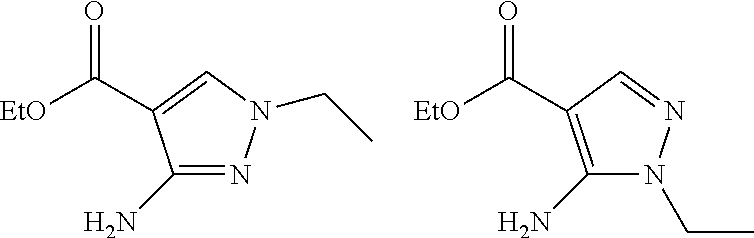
C1(N)=NN(CC)C=C1C([EtO])=O.C1(N)=C(C([EtO])=O)C=NN1CC
